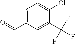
C1=C(C=O)C=C(C(F)(F)F)C(Cl)=C1
